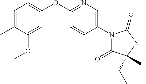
C1=C(C)C(OC)=CC(OC2=NC=C(N3C(=O)C(C)(CC)[NH]C3=O)C=C2)=C1
